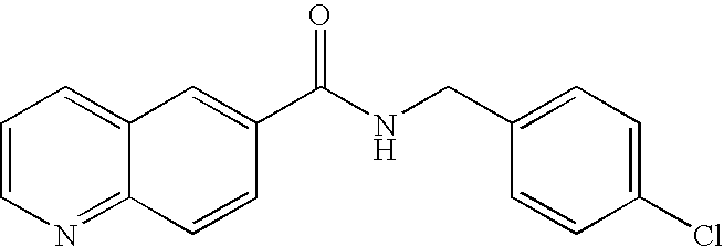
C12=NC=CC=C1C=C(C(NCC1=CC=C(Cl)C=C1)=O)C=C2
